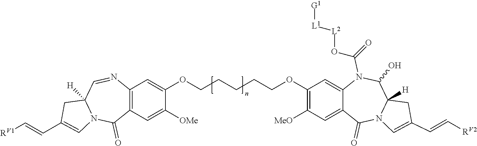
C12=C(C=C(OCCCCCOC3=C([MeO])C=C4C(=C3)N(C(O[L2][L1][G1])=O)C(O)C3([H])N(C4=O)C=C(C=C[RV2])C3)C([OMe])=C1)N=CC1([H])N(C2=O)C=C(C=C[RV1])C1
